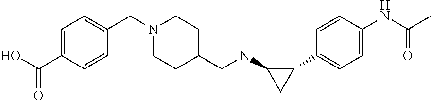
C1(C2=CC=C(NC(C)=O)C=C2)C(NCC2CCN(CC3=CC=C(C(O)=O)C=C3)CC2)C1
